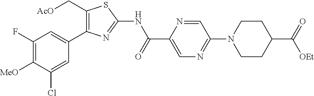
C1(F)=C([MeO])C(Cl)=CC(C2=C(C[AcO])SC(NC(C3=CN=C(N4CCC(C(=O)[OEt])CC4)C=N3)=O)=N2)=C1
